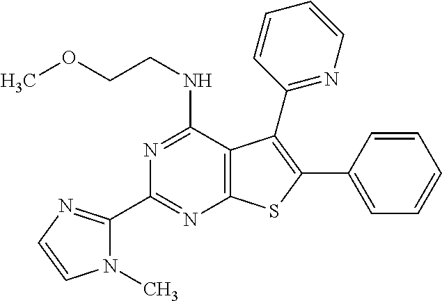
N1(C)C(C2=NC3=C(C(NCCOC)=N2)C(C2=NC=CC=C2)=C(C2=CC=CC=C2)S3)=NC=C1
